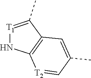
C12=C([T2]=CC(C)=C1)N[T1]=C2C
